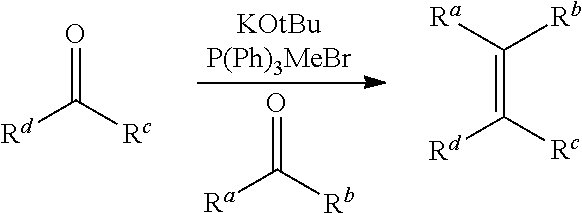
O=C([Rb])[Ra].[KOtBuP(Ph)3MeBr].O=C([Rc])[Rd].C(=C([Rc])[Rd])([Ra])[Rb]
